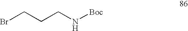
BrCCCN[Boc]
